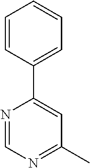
C1=CC(C2=CC(C)=NC=N2)=CC=C1
